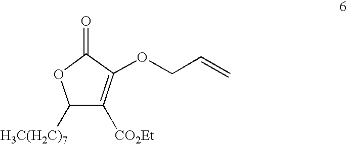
C1([H3C(H2C)7])C([CO2Et])=C(OCC=C)C(=O)O1
